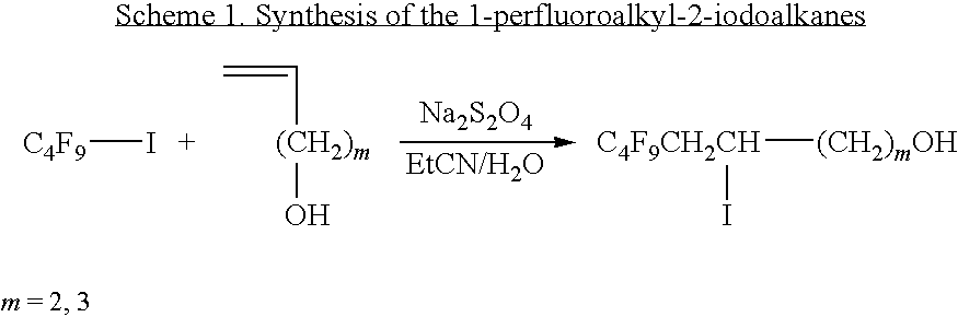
[C4F9]I.C=C[(CH2)m]O.[Na2S2O4].[C4F9CH2CH]([(CH2)mOH])I
